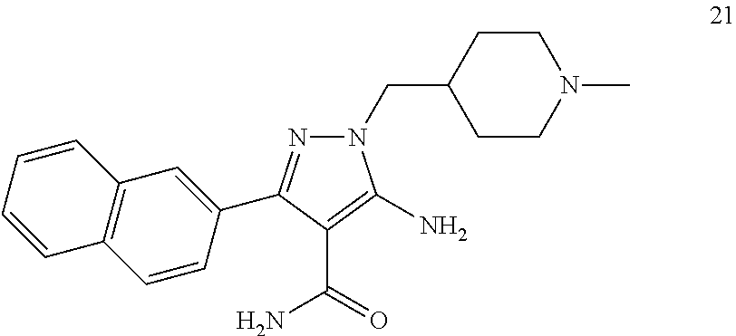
N1(CC2CCN(C)CC2)N=C(C2=CC3=C(C=C2)C=CC=C3)C(C(=O)N)=C1N
